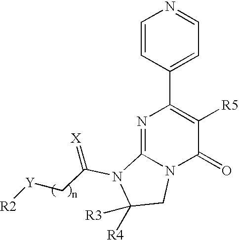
C1=CC(C2=C([R5])C(=O)N3C(=N2)N(C(C[Y][R2])=[X])C([R4])([R3])C3)=CC=N1
